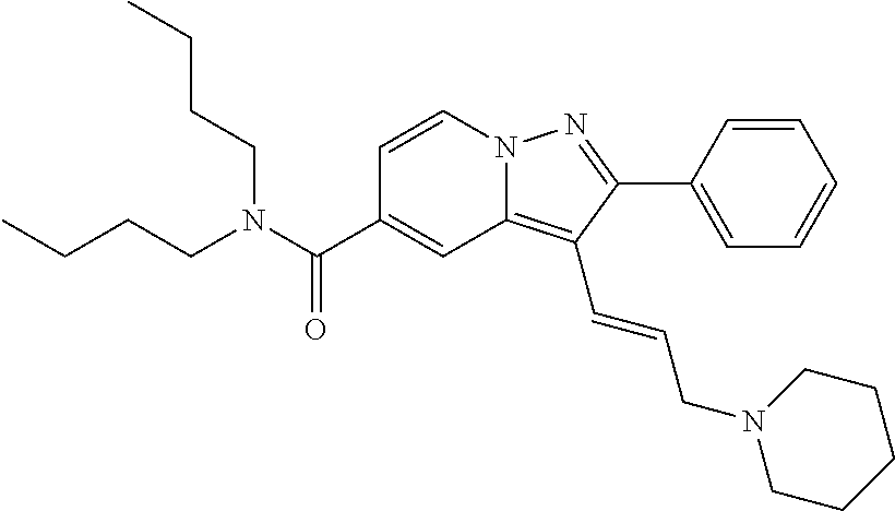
C1=CN2C(=C(C=CCN3CCCCC3)C(C3=CC=CC=C3)=N2)C=C1C(N(CCCC)CCCC)=O
